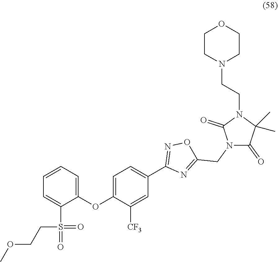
O(C1=CC=C(C2=NOC(CN3C(=O)C(C)(C)N(CCN4CCOCC4)C3=O)=N2)C=C1[CF3])C1=CC=CC=C1S(=O)(=O)CCOC
